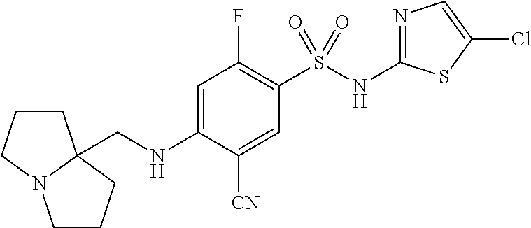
N1=C(NS(C2=C(F)C=C(NCC34CCCN3CCC4)C([CN])=C2)(=O)=O)SC(Cl)=C1
